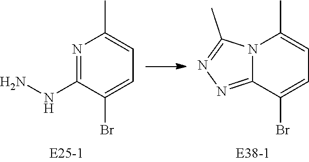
N1=C(NN)C(Br)=CC=C1C.N12C(=NN=C1C)C(Br)=CC=C2C
